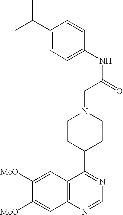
C1([MeO])=CC2=C(C=C1[MeO])C(C1CCN(CC(=O)NC3=CC=C(C(C)C)C=C3)CC1)=NC=N2
